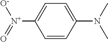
C1=CC([N+](=O)[O-])=CC=C1N(C)C
